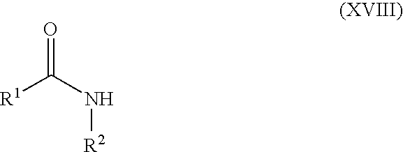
O=C(N[R2])[R1]
